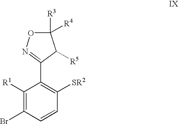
C1([R1])=C(Br)C=CC([SR2])=C1C1=NOC([R4])([R3])C1[R5]
